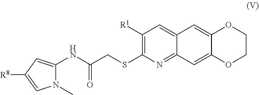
C1(NC(CSC2=C([R1])C=C3C(=N2)C=C2C(=C3)OCCO2)=O)=CC([R8])=CN1C
